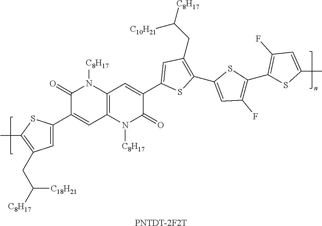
CC1=C(CC([C8H17])[C18H21])C=C(C2=CC3=C(N([C8H17])C2=O)C=C(C2=CC(CC([C8H17])[C10H21])=C(C4=CC(F)=C(C5=C(F)C=C(C)S5)S4)S2)C(=O)N3[C8H17])S1.[PNTDT-2F2T]
